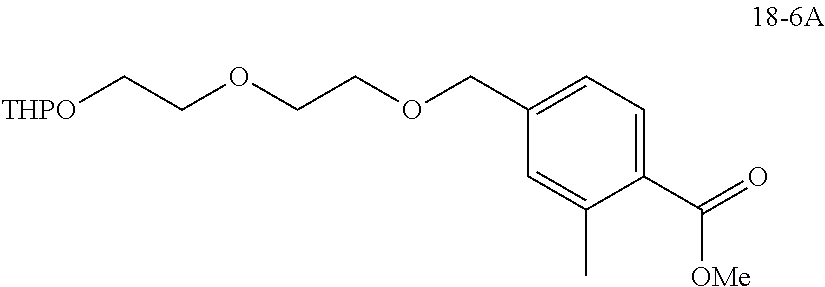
C1(C([OMe])=O)=CC=C(COCCOCC[THPO])C=C1C
